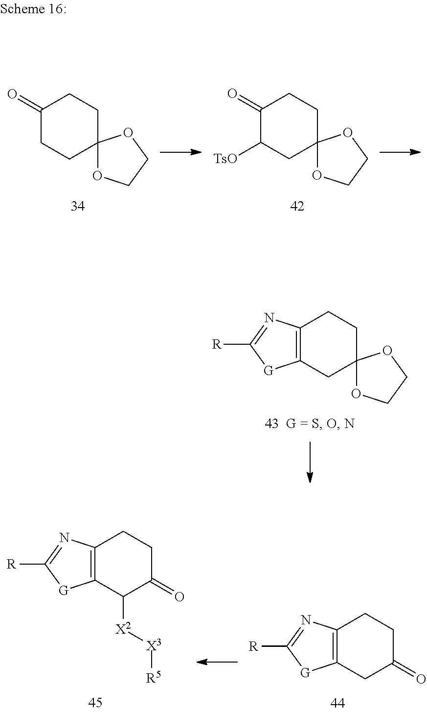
C1(=O)CCC2(CC1)OCCO2.C1(=O)C([TsO])CC2(CC1)OCCO2.C12=C(CC3(CC1)OCCO3)[G]C([R])=N2.C12=C(CC(=O)CC1)[G]C([R])=N2.C12=C(C([X2][X3][R5])C(=O)CC1)[G]C([R])=N2
